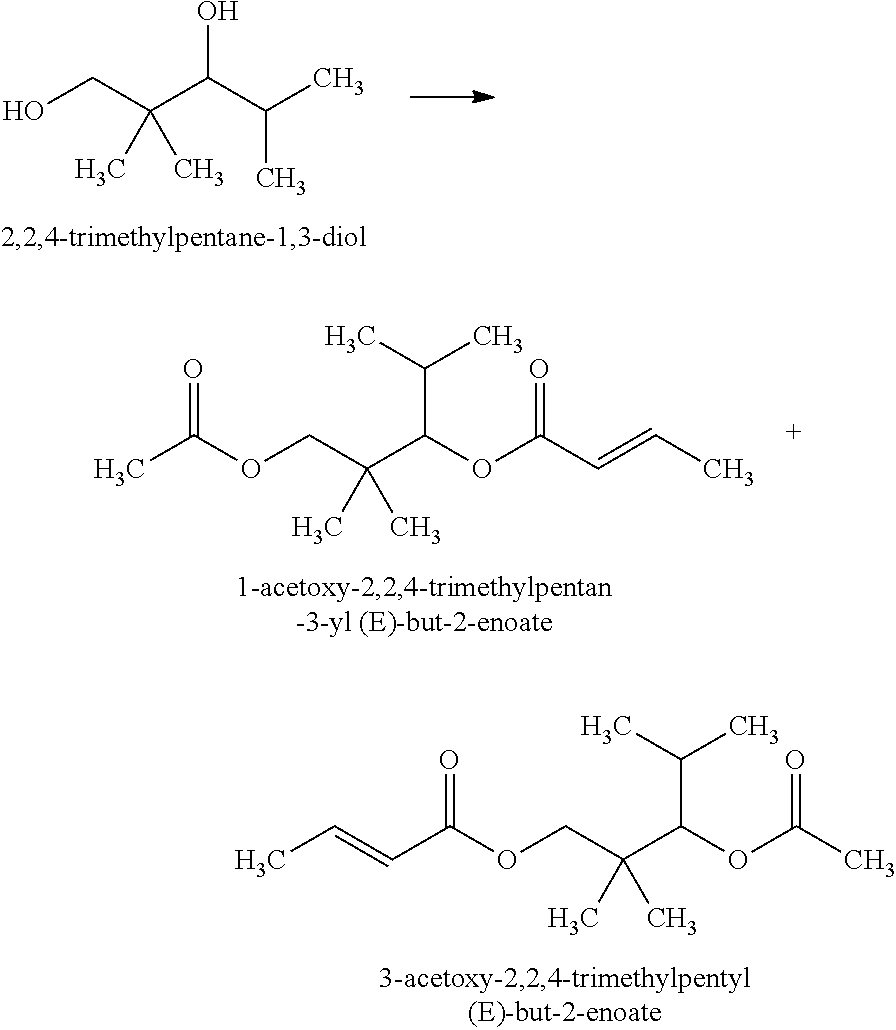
C(C(OC(C)=O)C(COC(C=CC)=O)(C)C)(C)C.OC(C(C)C)C(CO)(C)C.C(C(OC(C=CC)=O)C(COC(C)=O)(C)C)(C)C
